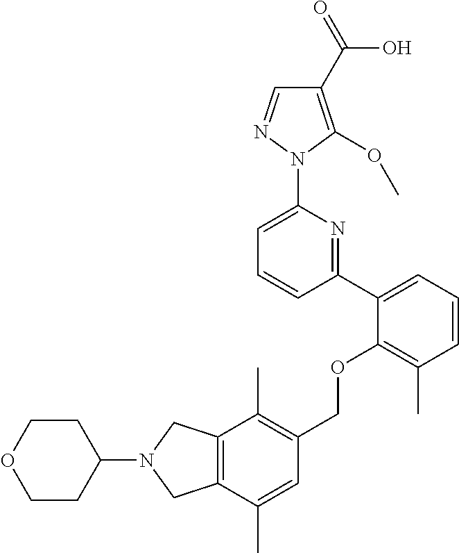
C1(C2=CC=CC(C)=C2OCC2=C(C)C3=C(C(C)=C2)CN(C2CCOCC2)C3)=NC(N2N=CC(C(=O)O)=C2OC)=CC=C1
